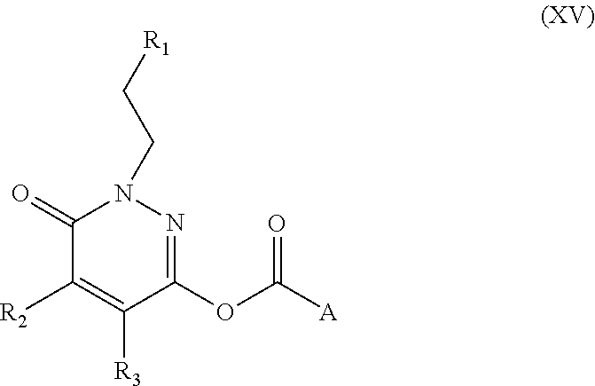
C1(=O)C([R2])=C([R3])C(OC([A])=O)=NN1CC[R1]
